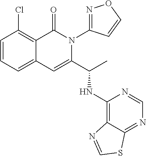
C1(Cl)=C2C(=CC=C1)C=C(C(C)NC1=C3C(=NC=N1)SC=N3)N(C1=NOC=C1)C2=O
